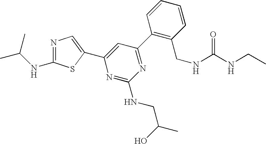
C1(C2=NC(NCC(C)O)=NC(C3=CN=C(NC(C)C)S3)=C2)=C(CNC(NCC)=O)C=CC=C1
